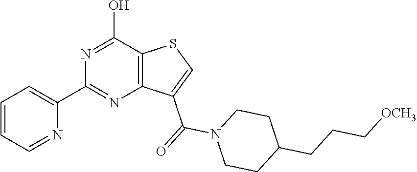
C1=CC=NC(C2=NC3=C(C(O)=N2)SC=C3C(=O)N2CCC(CCC[OCH3])CC2)=C1
